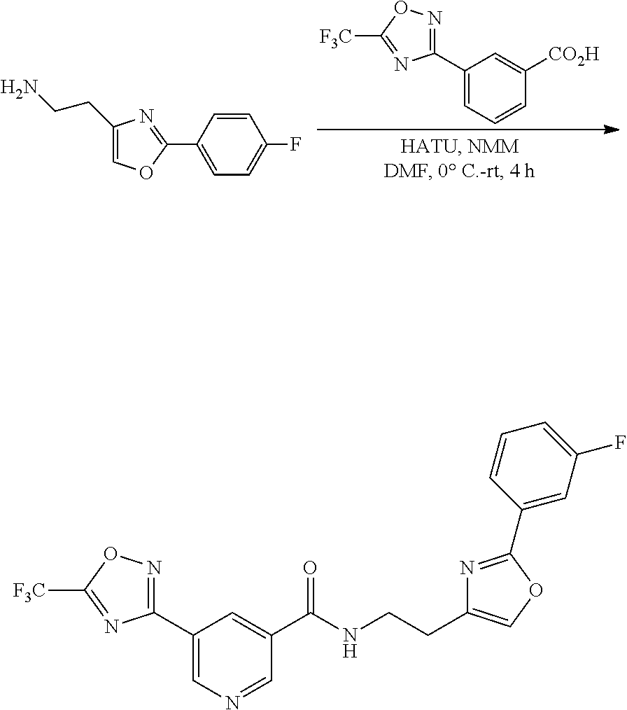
C1(C2=CC=CC([CO2H])=C2)=NOC([F3C])=N1.C1(C2=CC=C(F)C=C2)=NC(CCN)=CO1.C1(C2=CN=CC(C(NCCC3=COC(C4=CC(F)=CC=C4)=N3)=O)=C2)=NOC([F3C])=N1
